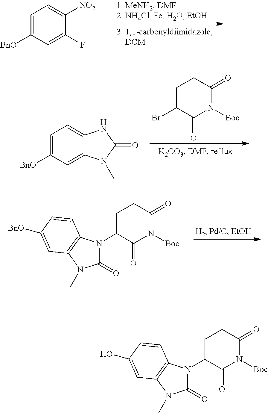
C1=C([BnO])C=C(F)C([NO2])=C1.C1=C([BnO])C=C2C(=C1)NC(=O)N2C.C1C(Br)C(=O)N([Boc])C(=O)C1.C1C(N2C(=O)N(C)C3=C2C=CC([BnO])=C3)C(=O)N([Boc])C(=O)C1.C1C(N2C(=O)N(C)C3=C2C=CC(O)=C3)C(=O)N([Boc])C(=O)C1
